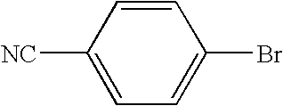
BrC1=CC=C([CN])C=C1
